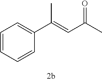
C1=CC=CC(C(=CC(C)=O)C)=C1
